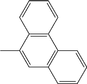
C12=C(C=CC=C1)C1=C(C=C2C)C=CC=C1
